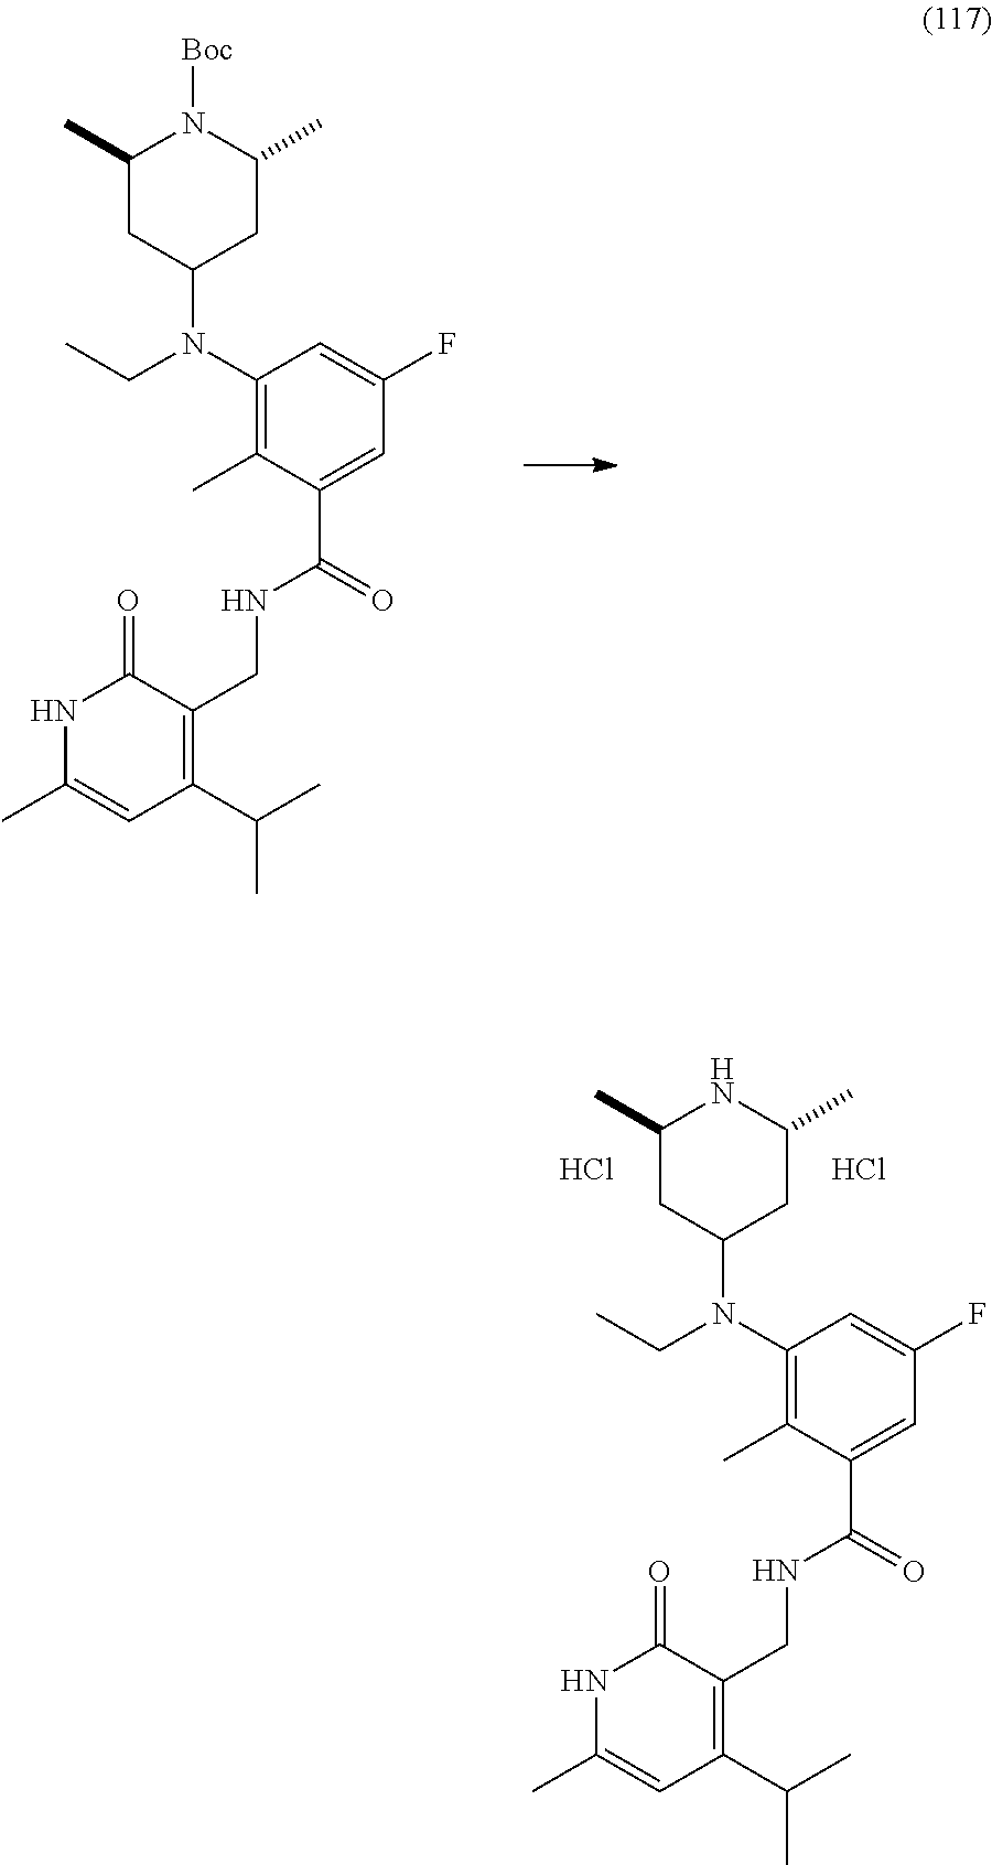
C1(C)CC(N(C2=C(C)C(C(=O)NCC3=C(C(C)C)C=C(C)NC3=O)=CC(F)=C2)CC)CC(C)N1.Cl.Cl.C1(C)CC(N(C2=C(C)C(C(=O)NCC3=C(C(C)C)C=C(C)NC3=O)=CC(F)=C2)CC)CC(C)N1[Boc]
